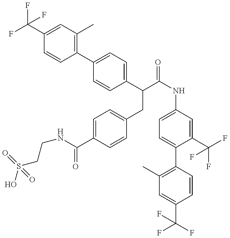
OS(CCNC(=O)C1=CC=C(CC(C2=CC=C(C3=C(C)C=C(C(F)(F)F)C=C3)C=C2)C(=O)NC2=CC=C(C3=C(C)C=C(C(F)(F)F)C=C3)C(C(F)(F)F)=C2)C=C1)(=O)=O
